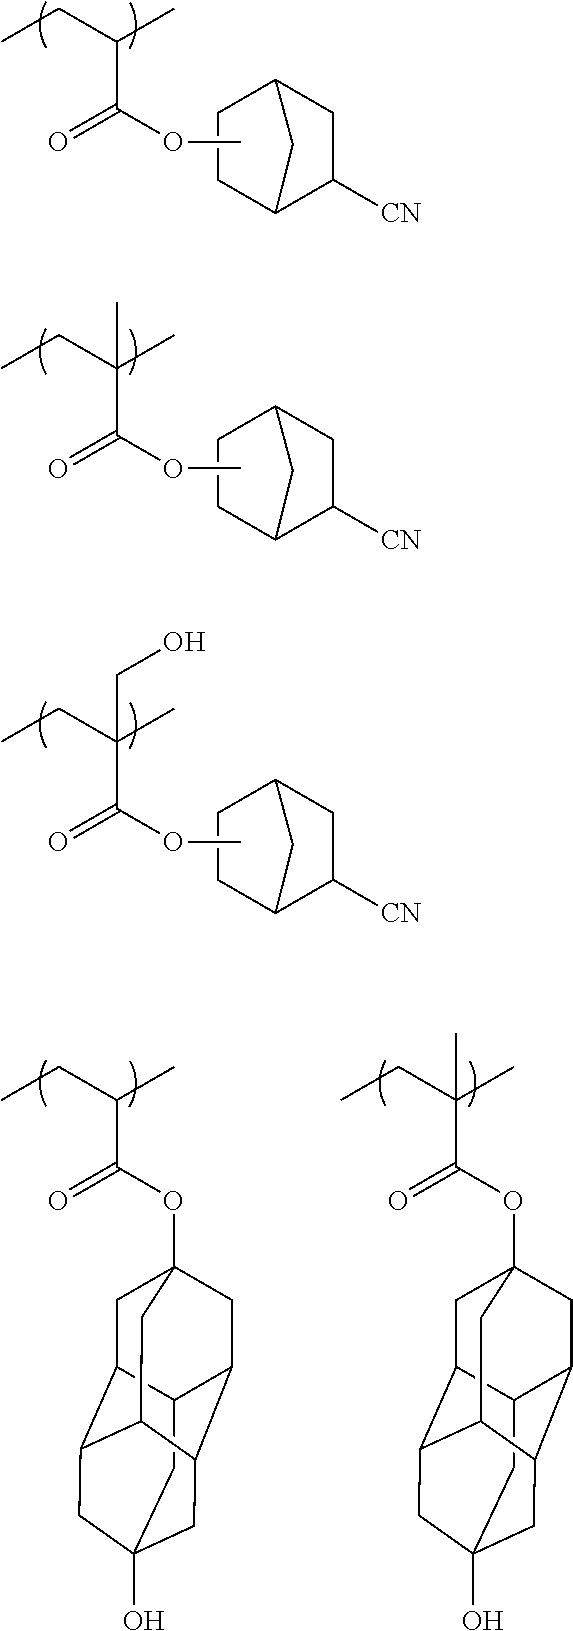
CCC(C)C(=O)OC.C1CC2C([CN])CC1C2.CCC(C)(C(=O)OC)C.C1CC2C([CN])CC1C2.CCC(C)(C(=O)OC)CO.C1CC2C([CN])CC1C2.C12CC3(O)CC4C1CC1(OC(C(CC)(C)C)=O)CC2C(C4C1)C3.C12CC3(O)CC4C1CC1(OC(C(CC)C)=O)CC2C(C4C1)C3
